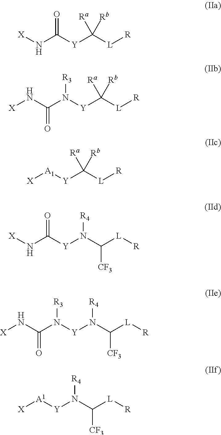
[X]NC([Y]C([L][R])([Ra])[Rb])=O.N(C(N([Y]C([L][R])([Ra])[Rb])[R3])=O)[X].[X][A1][Y]C([L][R])([Ra])[Rb].[X]NC([Y]N(C([L][R])[CF3])[R4])=O.N(C(N([Y]N(C([L][R])[CF3])[R4])[R3])=O)[X].[X][A1][Y]N(C([L][R])[CF3])[R4]
